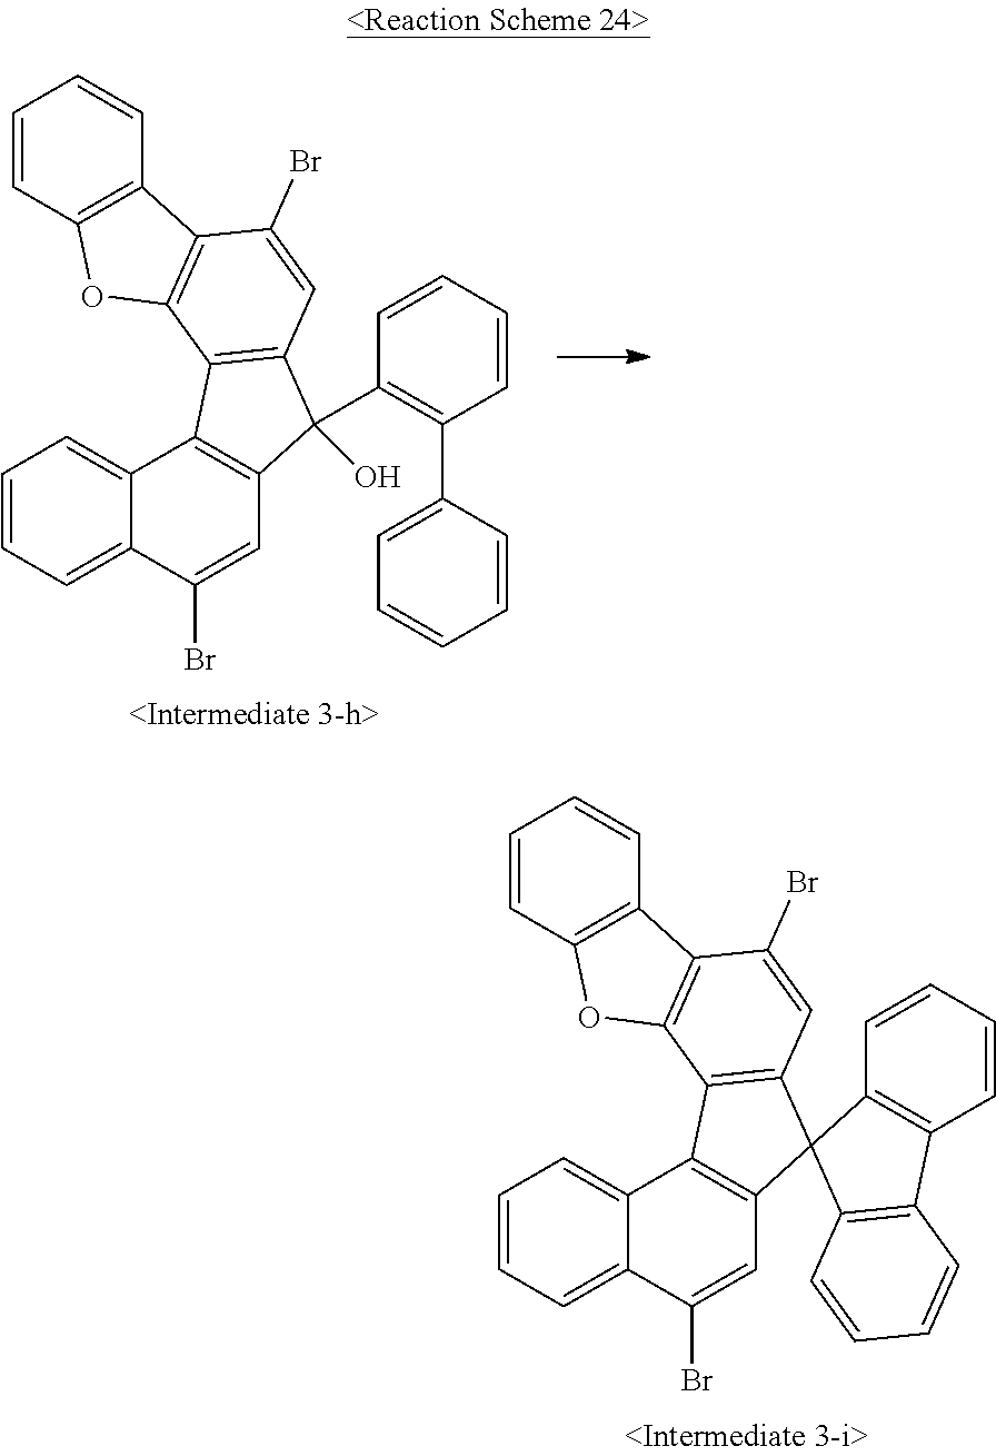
C1=CC=C2C(=C1)C1=C(C=C2Br)C(O)(C2=C(C3=CC=CC=C3)C=CC=C2)C2=C1C1=C(C(Br)=C2)C2=C(O1)C=CC=C2.C1=CC=C2C(=C1)C1=C(C=C2Br)C2(C3=C1C1=C(C(Br)=C3)C3=C(O1)C=CC=C3)C1=C(C=CC=C1)C1=C2C=CC=C1
